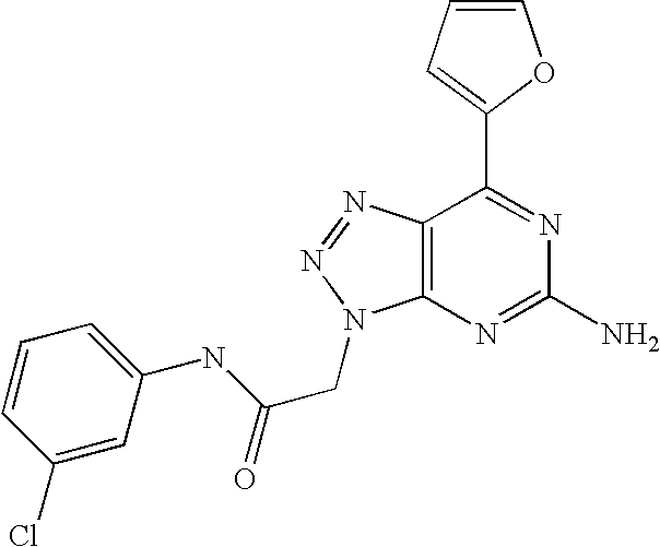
C1=CC=C(C2=NC(N)=NC3=C2N=NN3CC(NC2=CC=CC(Cl)=C2)=O)O1
